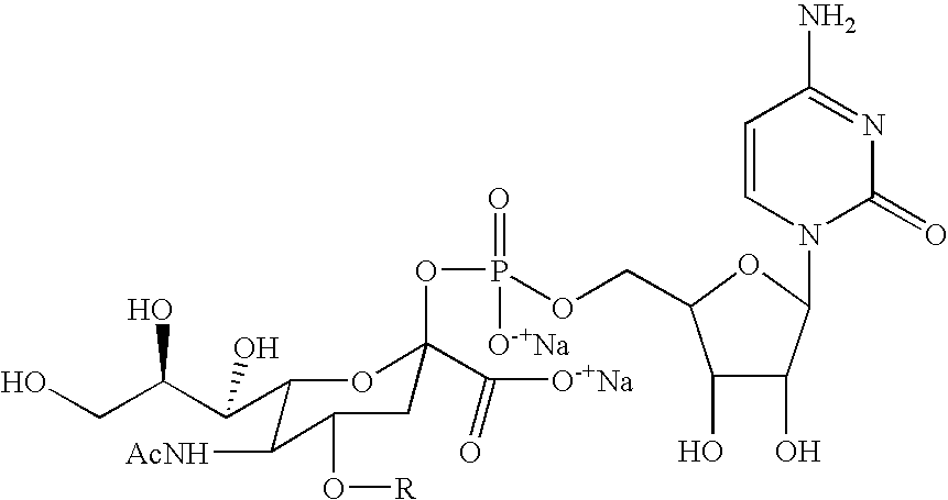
C1(C(C(CO)O)O)C([AcNH])C(O[R])CC(OP(OCC2C(O)C(O)C(N3C(=O)N=C(N)C=C3)O2)(=O)[O-+Na])(C([O-+Na])=O)O1
